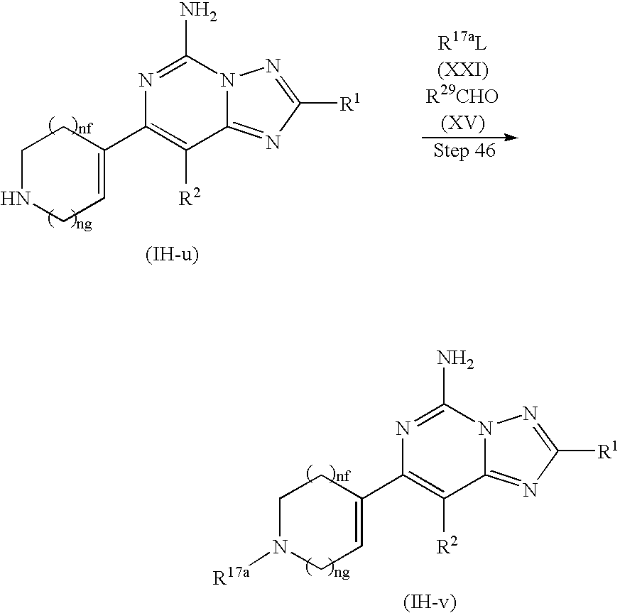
NC1=NC(C2=CCNCC2)=C([R2])C2=NC([R1])=NN12.[(IH-u)].NC1=NC(C2=CCN([R17a])CC2)=C([R2])C2=NC([R1])=NN12.[(IH-v)]
